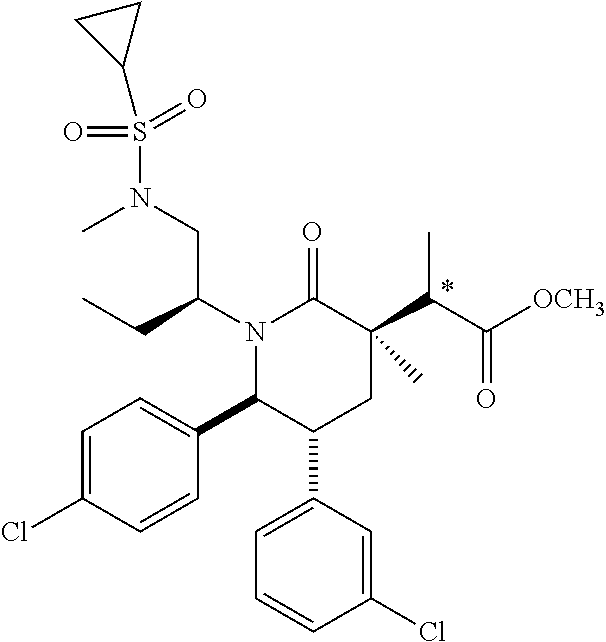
N1(C(CC)CN(S(C2CC2)(=O)=O)C)C(C2=CC=C(Cl)C=C2)C(C2=CC=CC(Cl)=C2)CC(C(C(=O)[OCH3])C)(C)C1=O
